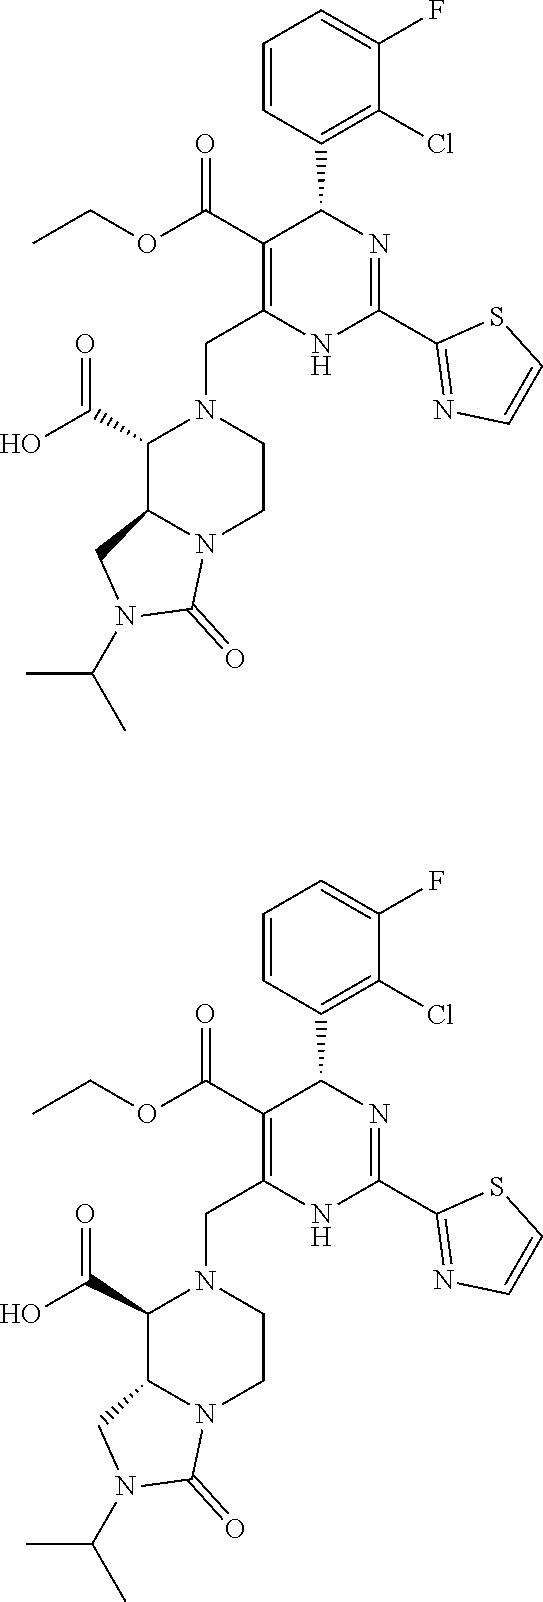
C1=CC(C2C(C(OCC)=O)=C(CN3C(C(O)=O)C4N(CC3)C(=O)N(C(C)C)C4)NC(C3=NC=CS3)=N2)=C(Cl)C(F)=C1.C1=CC(C2C(C(OCC)=O)=C(CN3C(C(O)=O)C4N(CC3)C(=O)N(C(C)C)C4)NC(C3=NC=CS3)=N2)=C(Cl)C(F)=C1
